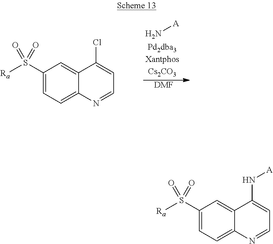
C1(S([Ra])(=O)=O)=CC=C2C(=C1)C(N[A])=CC=N2.C1(S([Ra])(=O)=O)=CC=C2C(=C1)C(Cl)=CC=N2.N[A].[DMF]
